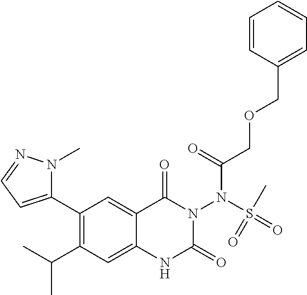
C1(C2=CC=NN2C)=C(C(C)C)C=C2C(=C1)C(=O)N(N(S(=O)(=O)C)C(COCC1=CC=CC=C1)=O)C(=O)N2
